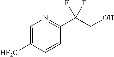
N1=C(C(CO)(F)F)C=CC([HF2C])=C1
